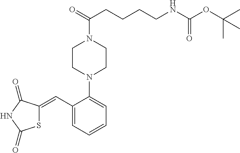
S1C(=CC2=CC=CC=C2N2CCN(C(=O)CCCCNC(OC(C)(C)C)=O)CC2)C(=O)NC1=O
